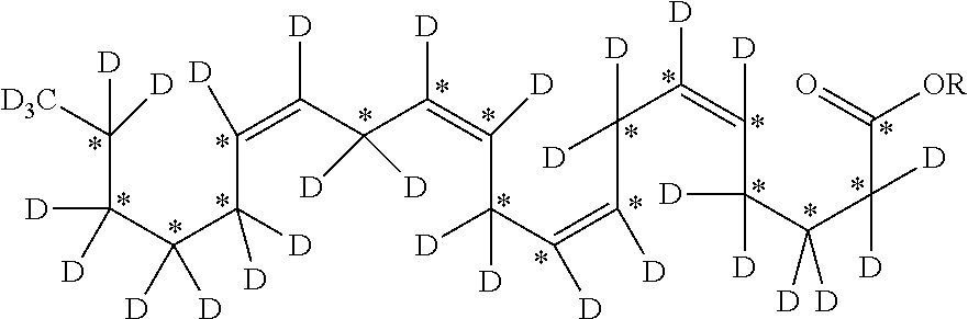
C(C(C(C(C(=C(C(C(=C(C(C(=C(C([D])(C(=C([D])C([D])(C(C(C(=O)[OR])([D])[D])([D])[D])[D])[D])[D])[D])[D])([D])[D])[D])[D])([D])[D])[D])[D])([D])[D])([D])[D])([D])[D])([D3C])([D])[D]
